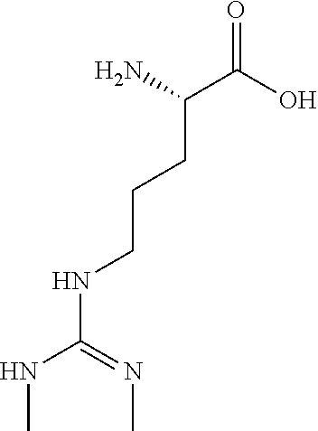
CNC(=NC)NCCCC(C(O)=O)N
